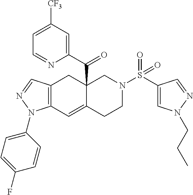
C12=C(C=C3C(C(=O)C4=CC([CF3])=CC=N4)(C1)CN(S(=O)(C1=CN(CCC)N=C1)=O)CC3)N(C1=CC=C(F)C=C1)N=C2
